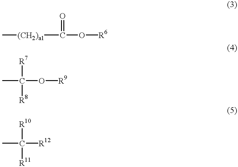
C[(CH2)a1]C(O[R6])=O.CC(O[R9])([R7])[R8].CC([R12])([R10])[R11]
